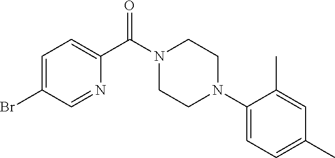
C1=C(Br)C=NC(C(N2CCN(C3=CC=C(C)C=C3C)CC2)=O)=C1
